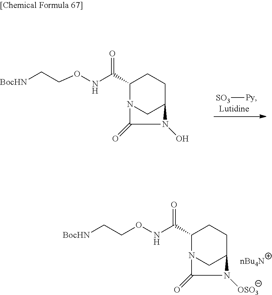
C1(C(NOCC[BocHN])=O)N2CC(CC1)N(O)C2=O.[SO3][Py].C1(C(NOCC[BocHN])=O)N2CC(CC1)N([OSO3])C2=O
